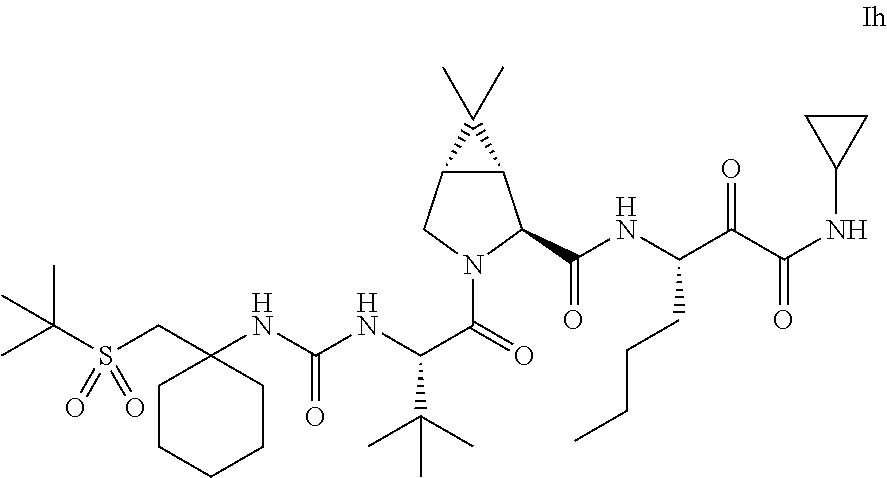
C12C(C(C(NC(C(C(NC3CC3)=O)=O)CCCC)=O)N(C(C(NC(NC3(CS(C(C)(C)C)(=O)=O)CCCCC3)=O)C(C)(C)C)=O)C1)C2(C)C
